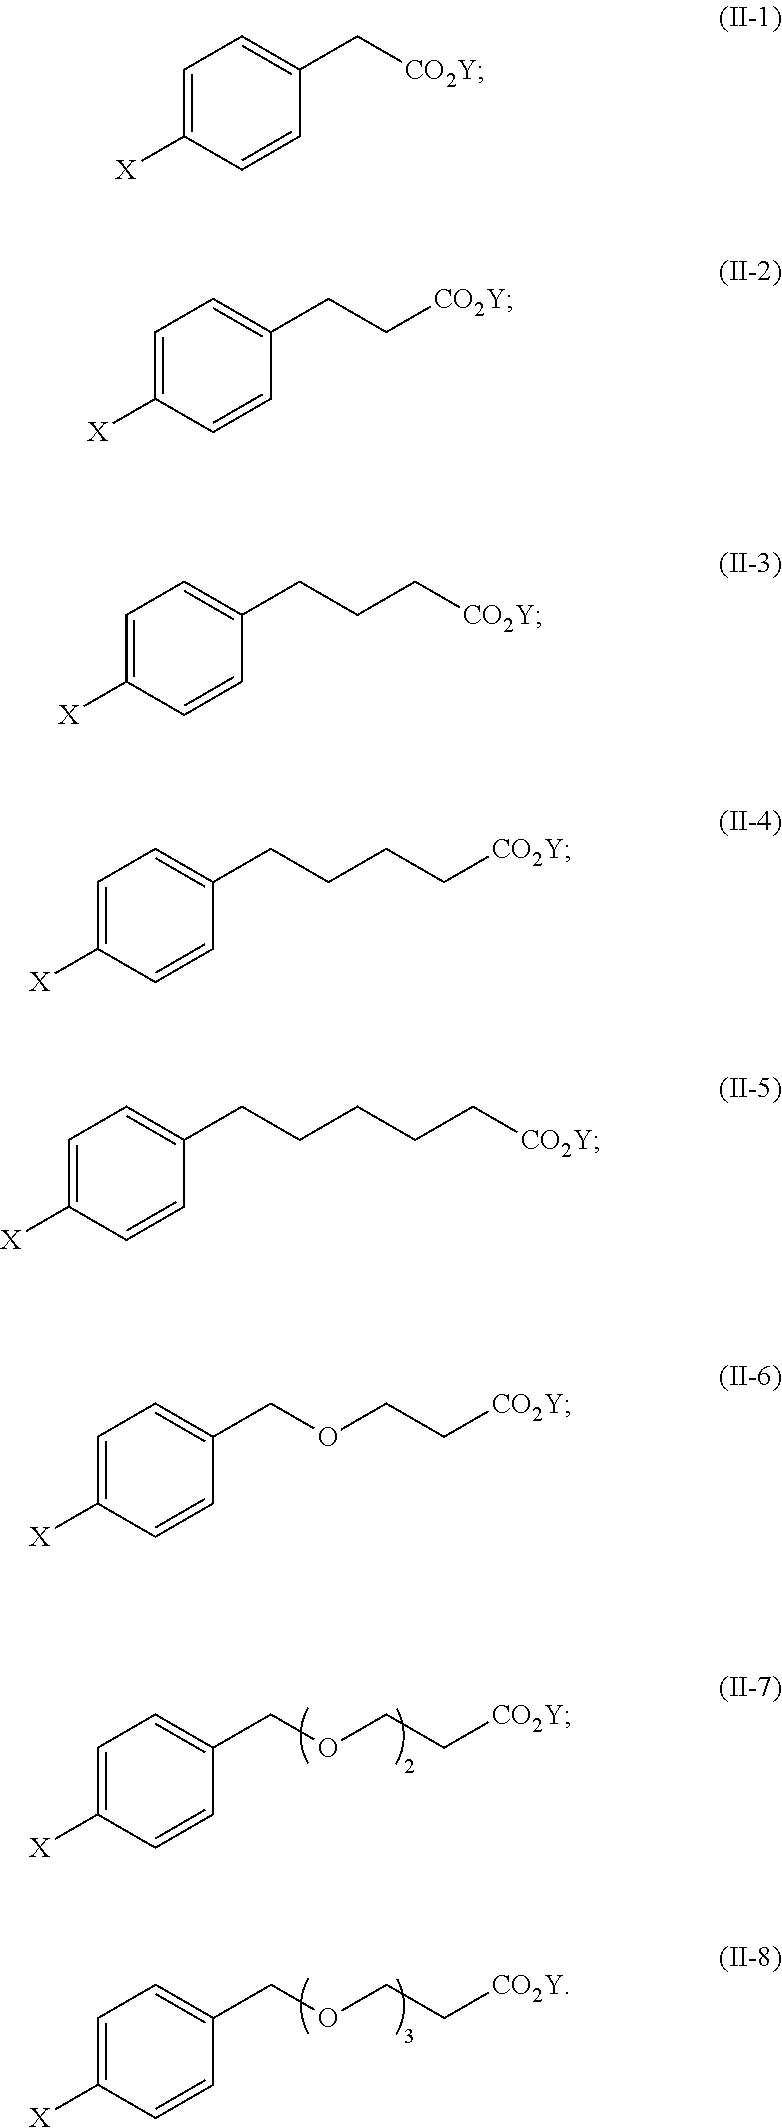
C1=C([X])C=CC(COCC[CO2Y])=C1.C1=C([X])C=CC(COCC[CO2Y])=C1.C1=C([X])C=CC(C[CO2Y])=C1.C1=C([X])C=CC(CC[CO2Y])=C1.C1=C([X])C=CC(CCC[CO2Y])=C1.C1=C([X])C=CC(CCCC[CO2Y])=C1.C1=C([X])C=CC(CCCCC[CO2Y])=C1.C1=C([X])C=CC(COCC[CO2Y])=C1
